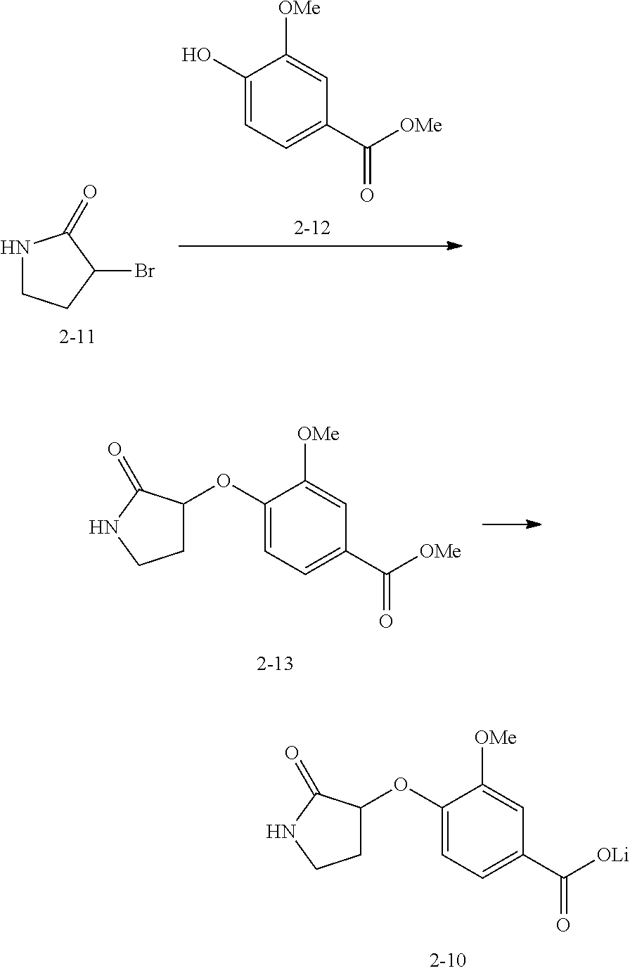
N1CCC(Br)C1=O.C1(O)=CC=C(C([OMe])=O)C=C1[OMe].C1(OC2CCNC2=O)=CC=C(C([OMe])=O)C=C1[OMe].C1(OC2CCNC2=O)=CC=C(C([OLi])=O)C=C1[OMe]
